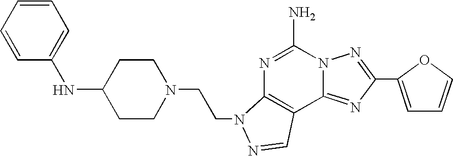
C1=CC=CC=C1NC1CCN(CCN2C3=C(C4=NC(C5=CC=CO5)=NN4C(N)=N3)C=N2)CC1
